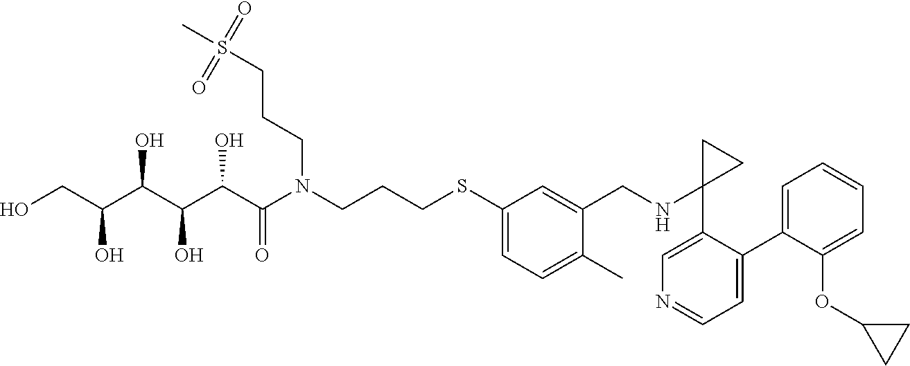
OCC(C(C(C(C(N(CCCSC1=CC=C(C)C(CNC2(C3=CN=CC=C3C3=CC=CC=C3OC3CC3)CC2)=C1)CCCS(C)(=O)=O)=O)O)O)O)O
